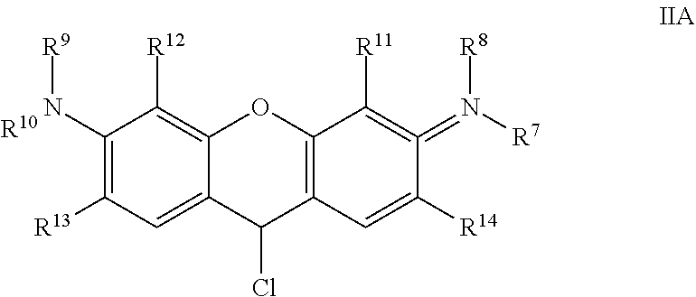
ClC1C2=C(OC3=C([R12])C(N[R9])=C([R13])C=C13)C([R11])=C(=N([R7])[R8])C([R14])=C2.[R10]
